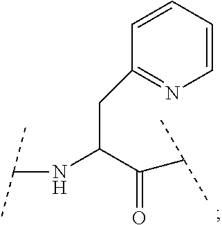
C(C(C(C(C)C)=O)NC(C)C)C1=NC=CC=C1
